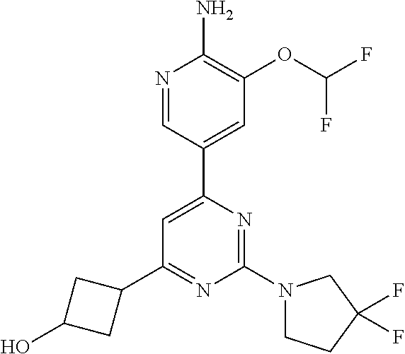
N1=CC(C2=CC(C3CC(O)C3)=NC(N3CCC(F)(F)C3)=N2)=CC(OC(F)F)=C1N
